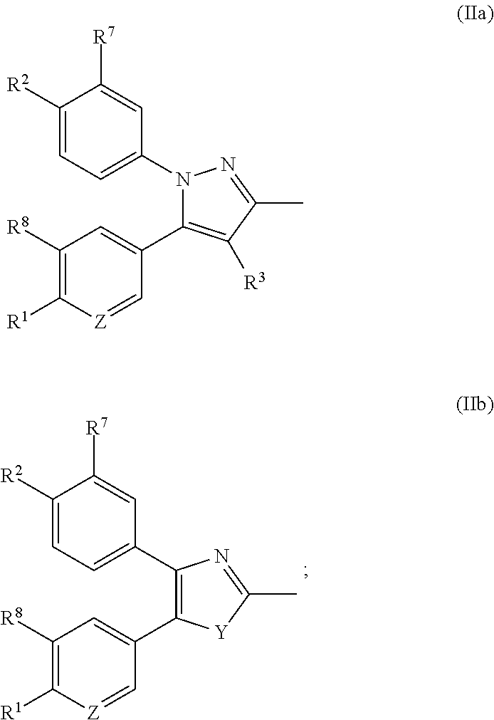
C1=C([R2])C([R7])=CC(C2=C(C3=CC([R8])=C([R1])[Z]=C3)[Y]C(C)=N2)=C1.C1=C([R2])C([R7])=CC(N2C(C3=CC([R8])=C([R1])[Z]=C3)=C([R3])C(C)=N2)=C1
